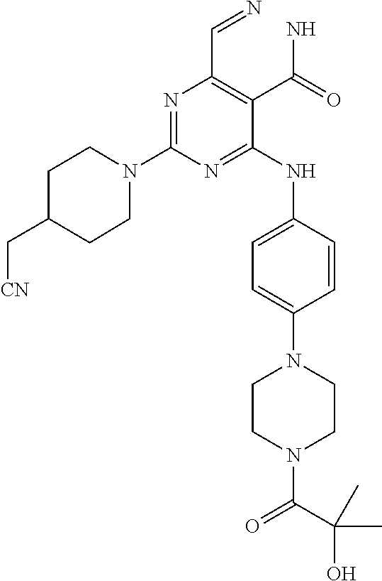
N1=C(N2CCC(C[CN])CC2)N=C(NC2=CC=C(N3CCN(C(C(O)(C)C)=O)CC3)C=C2)C(C(N)=O)=C1C=N
